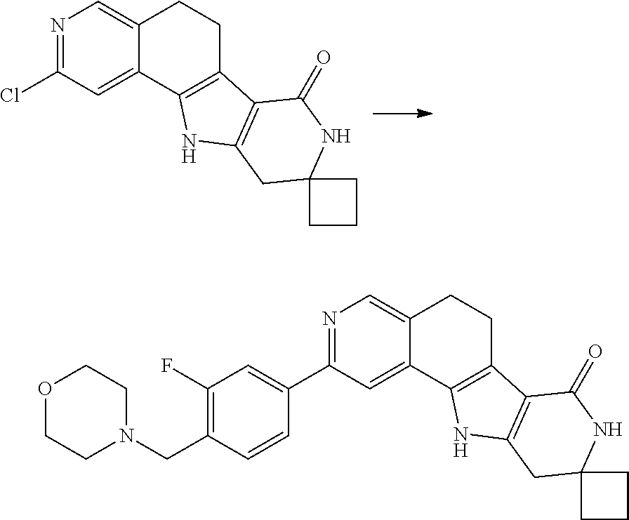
N1=C(Cl)C=C2C(=C1)CCC1=C2NC2=C1C(=O)NC1(C2)CCC1.N1=C(C2=CC(F)=C(CN3CCOCC3)C=C2)C=C2C(=C1)CCC1=C2NC2=C1C(=O)NC1(C2)CCC1
